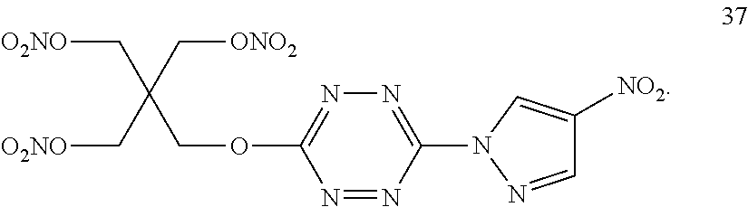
N1=C(OCC(C[O2NO])(C[ONO2])C[O2NO])N=NC(N2N=CC([NO2])=C2)=N1
